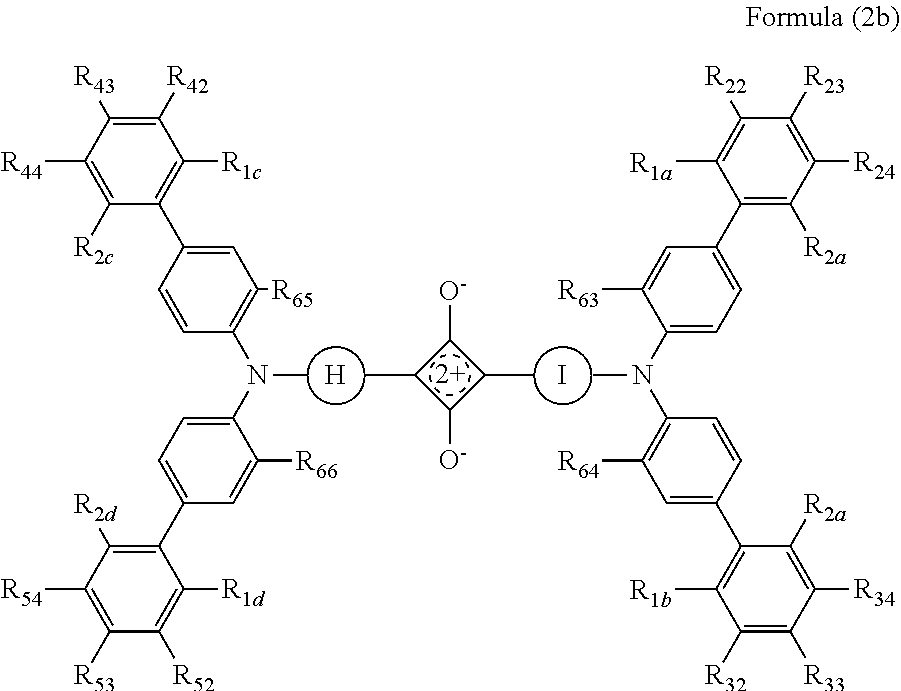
I.Cc1c([O-])c(C)c1[O-].[H].CN(C1=CC=C(C2=C([R2a])C([R24])=C([R23])C([R22])=C2[R1a])C=C1[R63])C1=C([R64])C=C(C2=C([R1b])C([R32])=C([R33])C([R34])=C2[R2a])C=C1.CN(C1=C([R65])C=C(C2=C([R1c])C([R42])=C([R43])C([R44])=C2[R2c])C=C1)C1=CC=C(C2=C([R2d])C([R54])=C([R53])C([R52])=C2[R1d])C=C1[R66]
